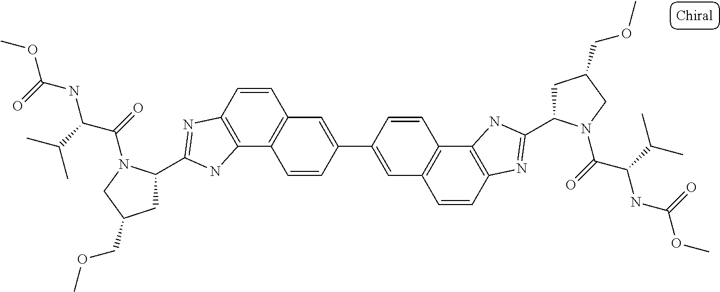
C1=CC2=C(C3=C1C=C(C1=CC4=C(C=C1)C1=C(C=C4)N=C(C4CC(COC)CN4C(=O)C(C(C)C)NC(OC)=O)N1)C=C3)NC(C1CC(COC)CN1C(=O)C(C(C)C)NC(OC)=O)=N2
